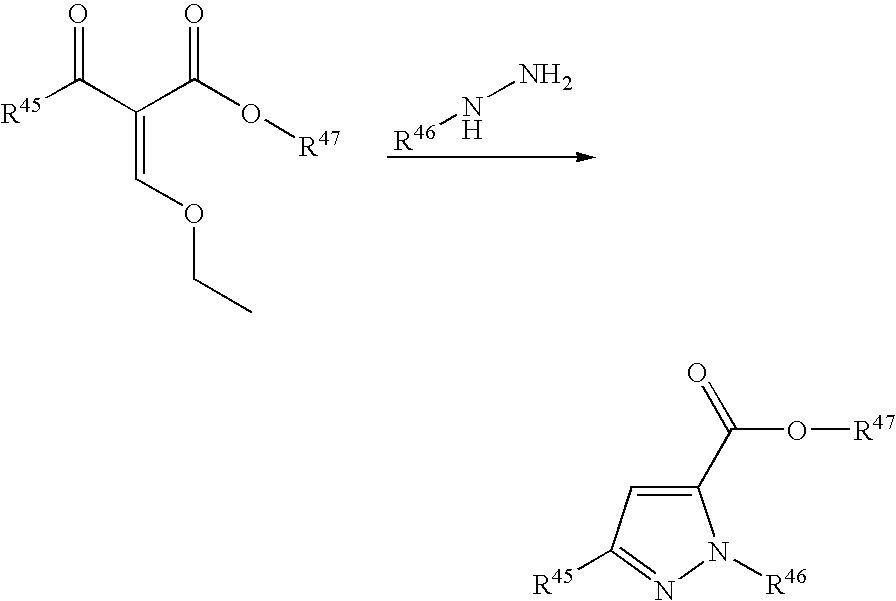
[R46]NN.[R45]C(C(C(O[R47])=O)=COCC)=O.C1(C(=O)O[R47])=CC([R45])=NN1[R46]
